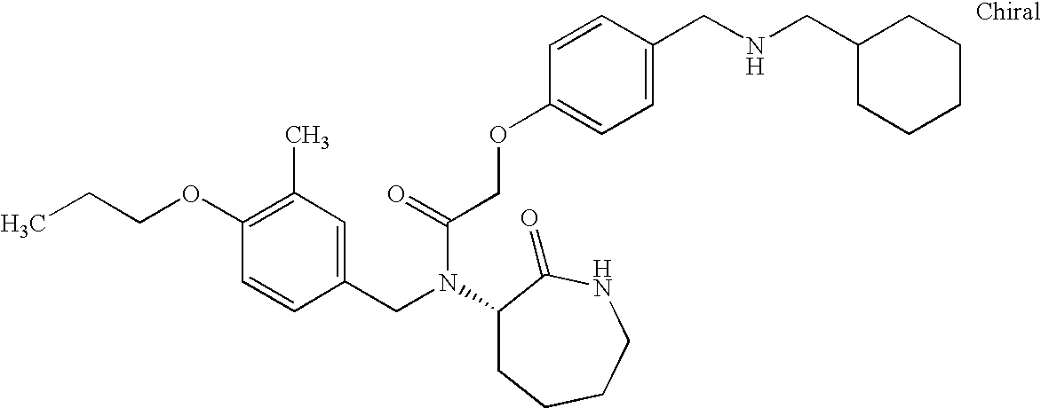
C1(CN(C(COC2=CC=C(CNCC3CCCCC3)C=C2)=O)C2CCCCNC2=O)=CC(C)=C(OCCC)C=C1
